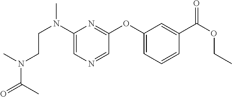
C1(N(CCN(C(=O)C)C)C)=CN=CC(OC2=CC=CC(C(OCC)=O)=C2)=N1
